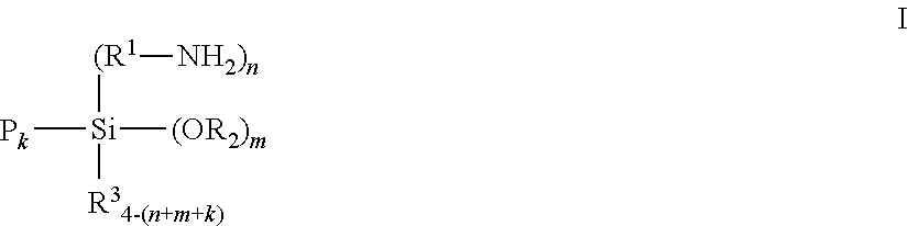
[Pk][Si]([(OR2)m])([(R1][NH2)n])[R34-(n+m+k)]
